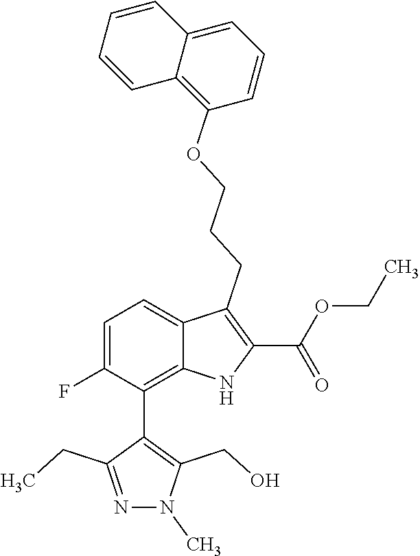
C1=CC2=CC=CC(OCCCC3=C(C(OCC)=O)NC4=C(C5=C(CO)N(C)N=C5CC)C(F)=CC=C43)=C2C=C1
